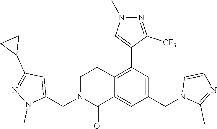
C1(CN2C(=O)C3=CC(CN4C(C)=NC=C4)=CC(C4=CN(C)N=C4[CF3])=C3CC2)=CC(C2CC2)=NN1C
